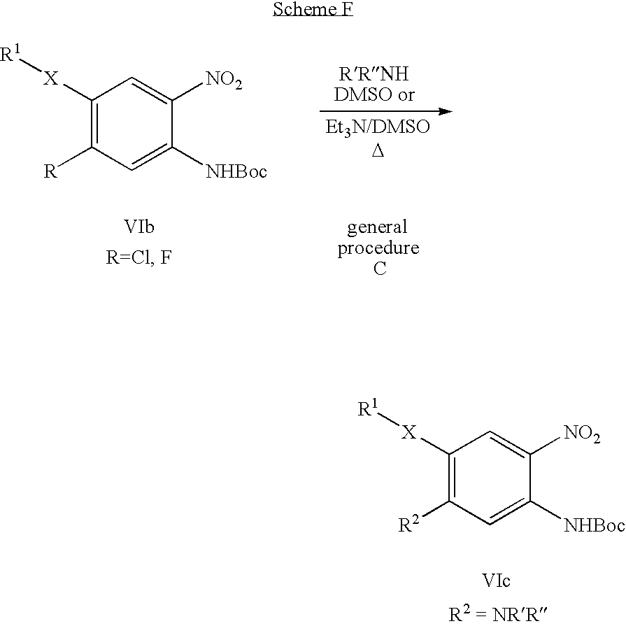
C1([X][R1])=C([R])C=C([NHBoc])C([NO2])=C1.C1([X][R1])=C([R2])C=C([NHBoc])C([NO2])=C1
